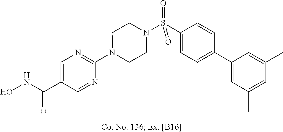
N1(C2=NC=C(C(NO)=O)C=N2)CCN(S(C2=CC=C(C3=CC(C)=CC(C)=C3)C=C2)(=O)=O)CC1
